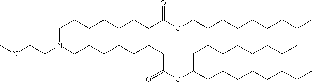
CN(C)CCN(CCCCCCCC(=O)OCCCCCCCCC)CCCCCCCC(=O)OC(CCCCCCCC)CCCCCCCC
